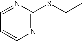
N1=C(SCC)N=CC=C1
